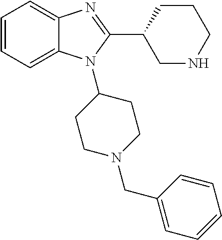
C1=CC=C2C(=C1)N=C(C1CCCNC1)N2C1CCN(CC2=CC=CC=C2)CC1
